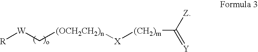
[R][W]C[(OCH2CH2)n][X][(CH2)m]C([Z])=[Y]
